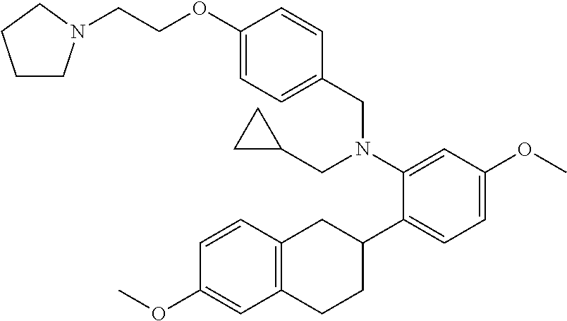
C1(OCCN2CCCC2)=CC=C(CN(CC2CC2)C2=CC(OC)=CC=C2C2CC3=C(CC2)C=C(OC)C=C3)C=C1
